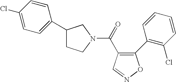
C1(C2=C(Cl)C=CC=C2)=C(C(=O)N2CCC(C3=CC=C(Cl)C=C3)C2)C=NO1
